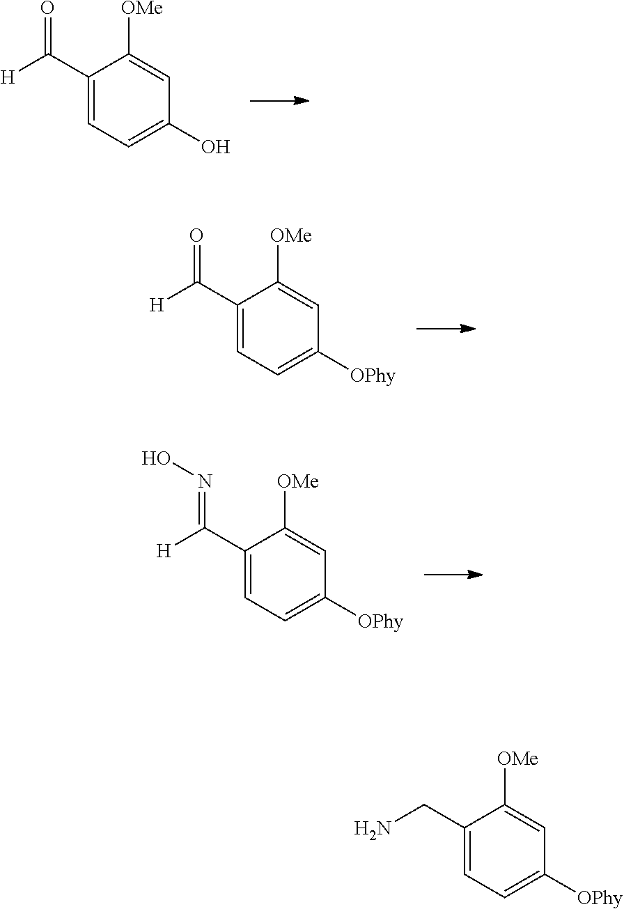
C1=C([OMe])C(C([H])=O)=CC=C1O.C1=C([OMe])C(C([H])=O)=CC=C1[OPhy].C1=C([OMe])C(C([H])=NO)=CC=C1[OPhy].C1=C([OMe])C(CN)=CC=C1[OPhy]
